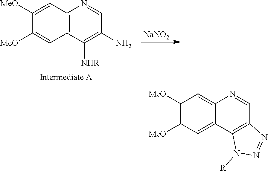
C1([MeO])=C([MeO])C=C2C(=C1)N=CC1=C2N([R])N=N1.C1([MeO])=CC2=C(C=C1[MeO])C([NHR])=C(N)C=N2.[NaNO2]
